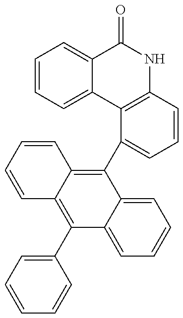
C1=CC=C(C2=C3C(=C(C4=CC=CC5=C4C4=CC=CC=C4C(=O)N5)C4=CC=CC=C24)C=CC=C3)C=C1
